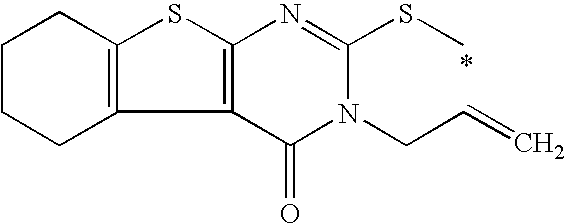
C1CCC2=C(C1)SC1=C2C(=O)N(CC=C)C(SC)=N1
